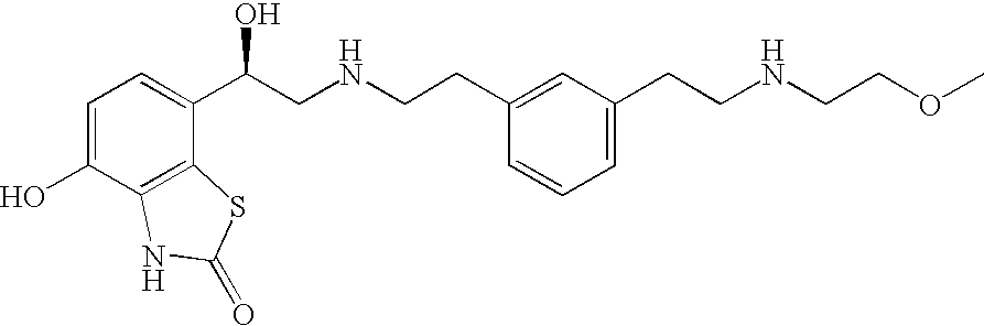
C1=C(O)C2=C(C(C(CNCCC3=CC(CCNCCOC)=CC=C3)O)=C1)SC(=O)N2
